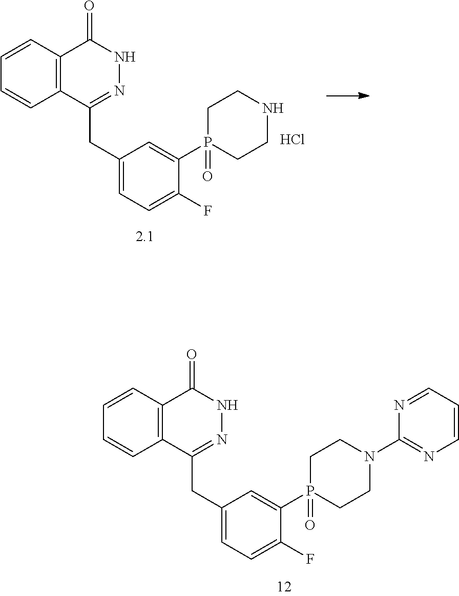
C12=C(C=CC=C1)C(=O)NN=C2CC1=CC=C(F)C(P2(=O)CCNCC2)=C1.Cl.C12=C(C=CC=C1)C(=O)NN=C2CC1=CC=C(F)C(P2(=O)CCN(C3=NC=CC=N3)CC2)=C1
